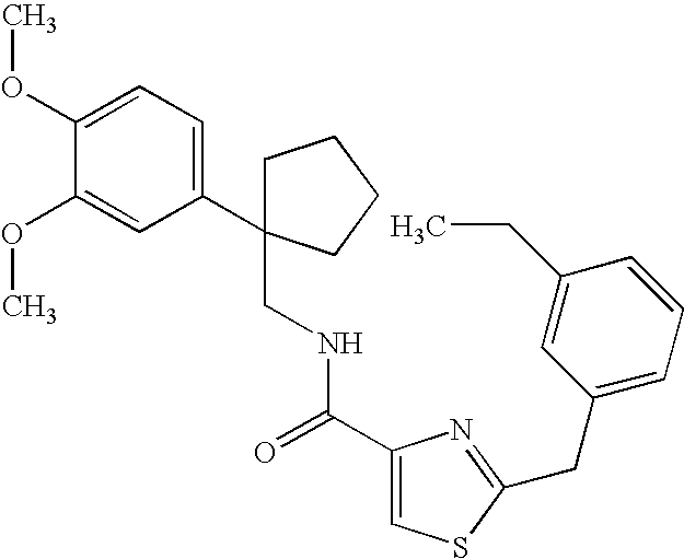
C1C(C2=CC=C(OC)C(OC)=C2)(CNC(C2=CSC(CC3=CC=CC(CC)=C3)=N2)=O)CCC1
